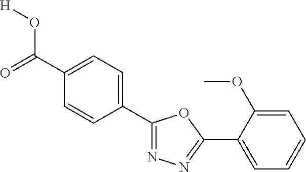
[H]OC(=O)C1=CC=C(C2=NN=C(C3=CC=CC=C3OC)O2)C=C1
